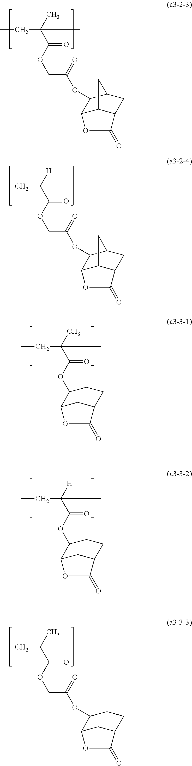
CCC(C(OC1C2CC(CC1)C(=O)O2)=O)(C)C.CCC(C(OC1C2CC(CC1)C(=O)O2)=O)([H])C.CCC(C(OCC(=O)OC1C2C3C(CC1C3)C(=O)O2)=O)(C)C.CCC(C(OCC(=O)OC1C2C3C(CC1C3)C(=O)O2)=O)([H])C.CCC(C(OCC(=O)OC1C2CC(CC1)C(=O)O2)=O)(C)C
